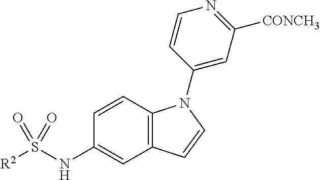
C12=C(C=CC(NS([R2])(=O)=O)=C1)N(C1=CC([CONCH3])=NC=C1)C=C2
